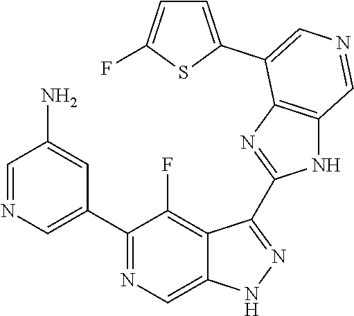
C1(C2=CN=CC(N)=C2)=NC=C2C(=C1F)C(C1=NC3=C(N1)C=NC=C3C1=CC=C(F)S1)=NN2
